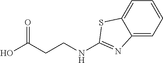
OC(CCNC1=NC2=CC=CC=C2S1)=O
